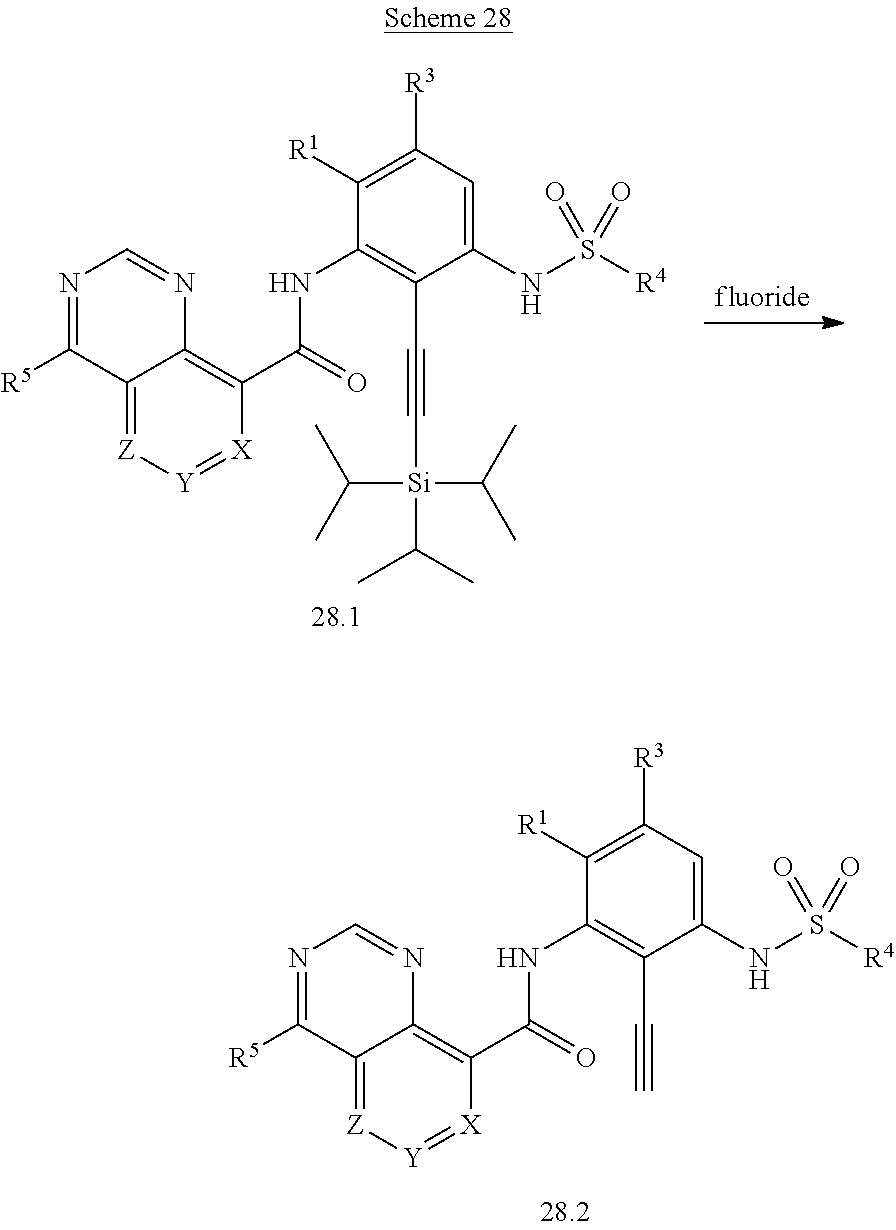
C12=[Z][Y]=[X]C(C(=O)NC3=C(C#C[Si](C(C)C)(C(C)C)C(C)C)C(NS([R4])(=O)=O)=CC([R3])=C3[R1])=C1N=CN=C2[R5].C12=[Z][Y]=[X]C(C(=O)NC3=C(C#C)C(NS([R4])(=O)=O)=CC([R3])=C3[R1])=C1N=CN=C2[R5]
